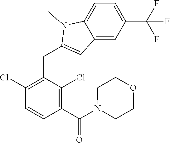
C1(Cl)=C(CC2=CC3=CC(C(F)(F)F)=CC=C3N2C)C(Cl)=C(C(N2CCOCC2)=O)C=C1
